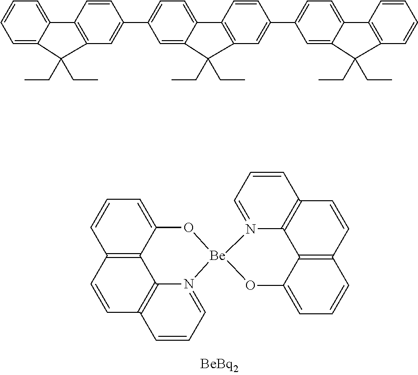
C12=C3C(=CC=C1)O[Be]1(N4=CC=CC(=C34)C=C2)N2=CC=CC3=C2C2=C(C=C3)C=CC=C2O1.C1=C2C(=CC=C1)C1=C(C=C(C3=CC=C4C(=C3)C(CC)(CC)C3=C4C=CC(C4=CC=C5C(=C4)C(CC)(CC)C4=C5C=CC=C4)=C3)C=C1)C2(CC)CC
